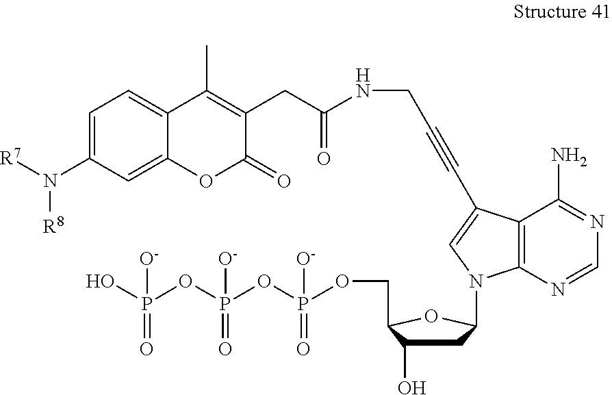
C1=C(N([R8])[R7])C=C2C(=C1)C(C)=C(CC(NCC#CC1=CN(C3CC(O)C(COP(OP(OP(O)(=O)[O-])(=O)[O-])(=O)[O-])O3)C3=C1C(N)=NC=N3)=O)C(=O)O2
